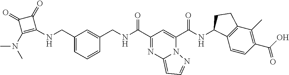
C1(C(=O)NCC2=CC(CNC3=C(N(C)C)C(=O)C3=O)=CC=C2)=NC2=CC=NN2C(C(=O)NC2C3=C(C(C)=C(C(O)=O)C=C3)CC2)=C1
